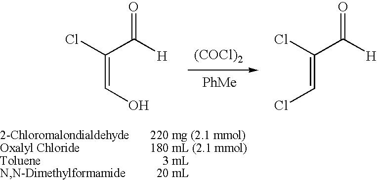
C(=CO)(C([H])=O)Cl.[(COCl)2].[PhMe].C(=CCl)(C([H])=O)Cl
